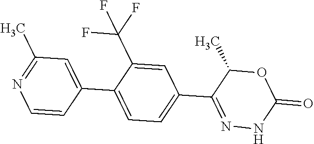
C1=CC(C2=CC=C(C3=NNC(=O)OC3C)C=C2C(F)(F)F)=CC(C)=N1
